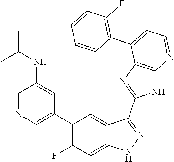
C1=NC=C(C2=C(F)C=C3C(=C2)C(C2=NC4=C(N2)N=CC=C4C2=C(F)C=CC=C2)=NN3)C=C1NC(C)C
